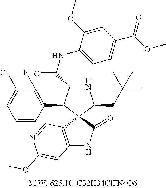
C12=C(C=NC(OC)=C1)C1(C(=O)N2)C(CC(C)(C)C)NC(C(NC2=CC=C(C(OC)=O)C=C2OC)=O)C1C1=C(F)C(Cl)=CC=C1
